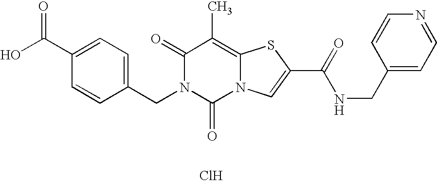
O=C(C1=CC=C(CN2C(=O)N3C(=C(C)C2=O)SC(C(NCC2=CC=NC=C2)=O)=C3)C=C1)O.Cl
